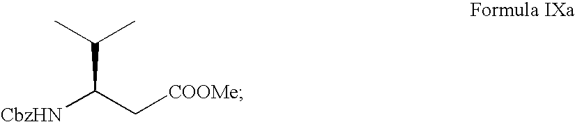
C(C(C[COOMe])[CbzHN])(C)C
